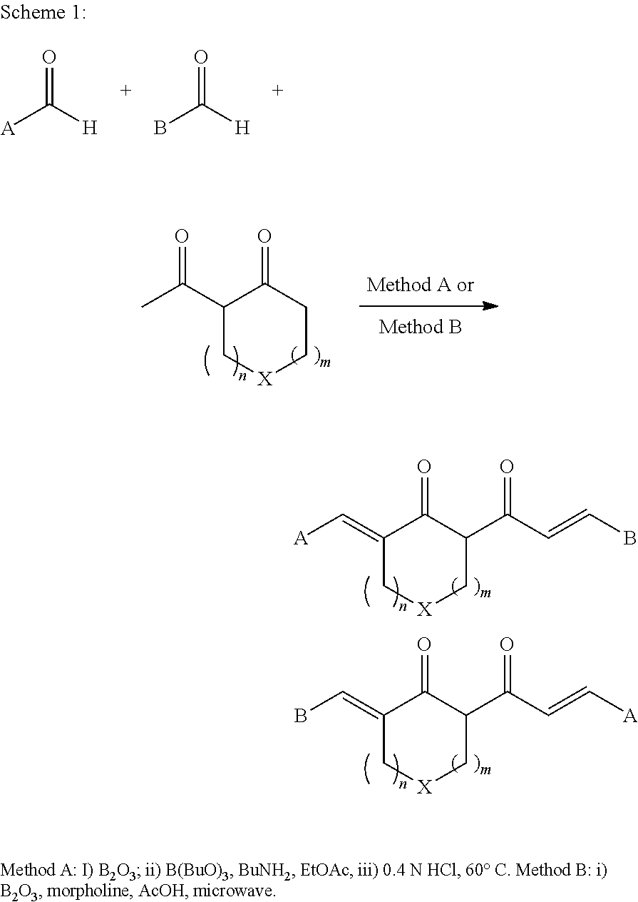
C1(C(C)=O)C[X]CCC1=O.C1(=C[A])C[X]CC(C(C=CB)=O)C1=O.C1(=CB)C[X]CC(C(C=C[A])=O)C1=O.O=C([H])[A].O=C([H])B
